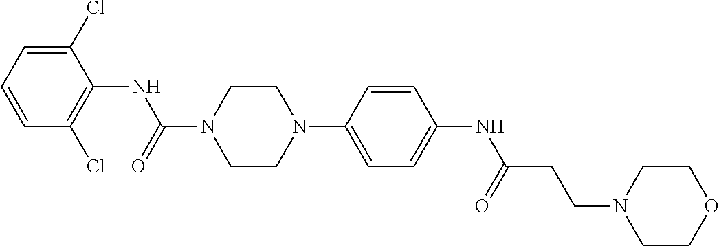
C1(Cl)=CC=CC(Cl)=C1NC(N1CCN(C2=CC=C(NC(CCN3CCOCC3)=O)C=C2)CC1)=O
